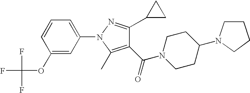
C1(C(=O)N2CCC(N3CCCC3)CC2)=C(C)N(C2=CC=CC(OC(F)(F)F)=C2)N=C1C1CC1
